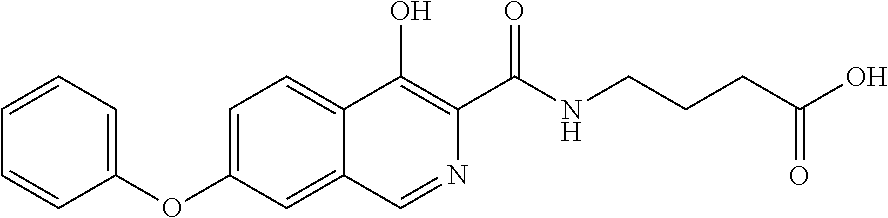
C1(OC2=CC=C3C(=C2)C=NC(C(NCCCC(O)=O)=O)=C3O)=CC=CC=C1
